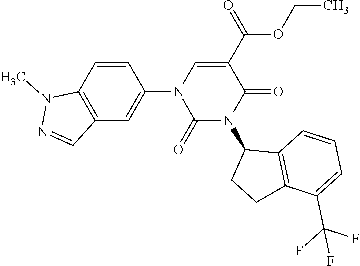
C12=C(C=CC(N3C(=O)N(C4CCC5=C4C=CC=C5C(F)(F)F)C(=O)C(C(=O)OCC)=C3)=C1)N(C)N=C2
